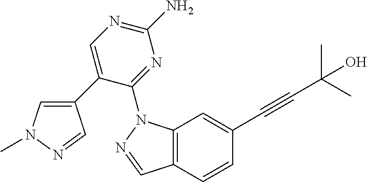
C12=C(C=CC(C#CC(C)(O)C)=C1)C=NN2C1=NC(N)=NC=C1C1=CN(C)N=C1
